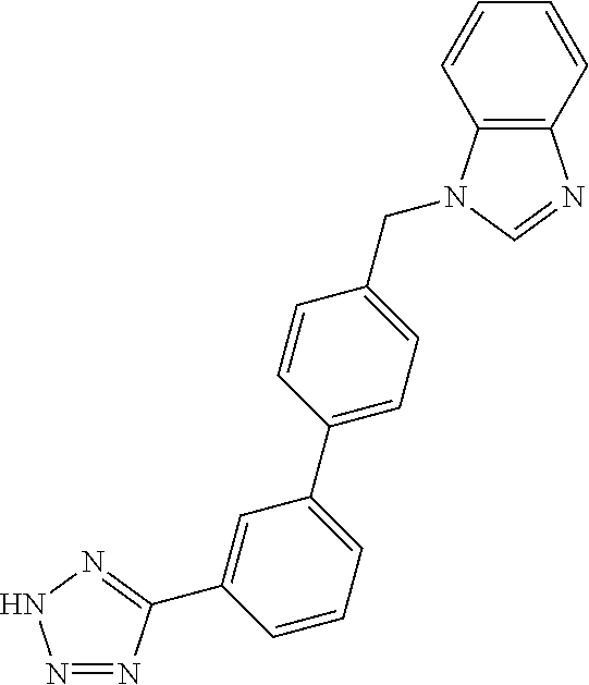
C12=C(N(CC3=CC=C(C4=CC=CC(C5=NNN=N5)=C4)C=C3)C=N1)C=CC=C2
